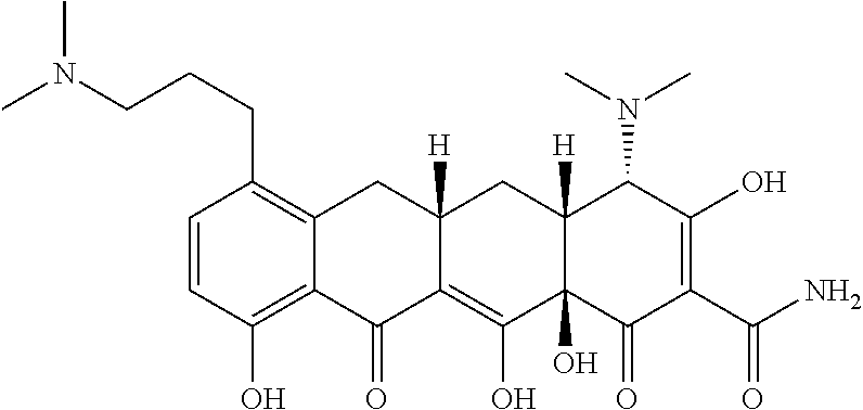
C1=CC(O)=C2C(=C1CCCN(C)C)CC1([H])C(=C(O)C3(O)C([H])(C1)C(N(C)C)C(O)=C(C(N)=O)C3=O)C2=O
